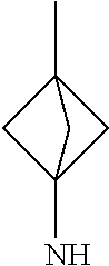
CC12CC(N)(C1)C2
